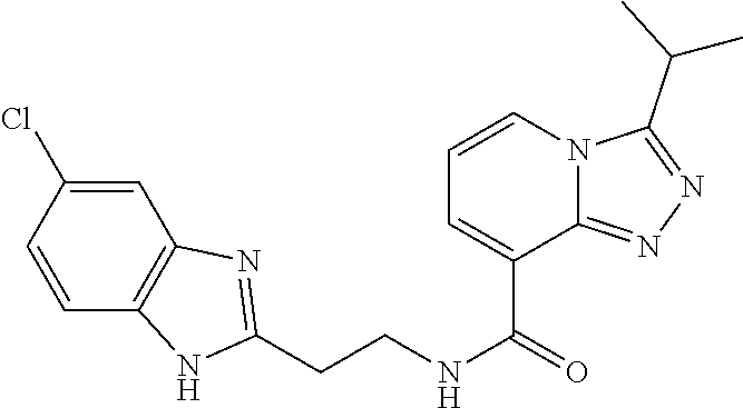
C(CNC(=O)C1=CC=CN2C1=NN=C2C(C)C)C1=NC2=C(C=CC(Cl)=C2)N1
